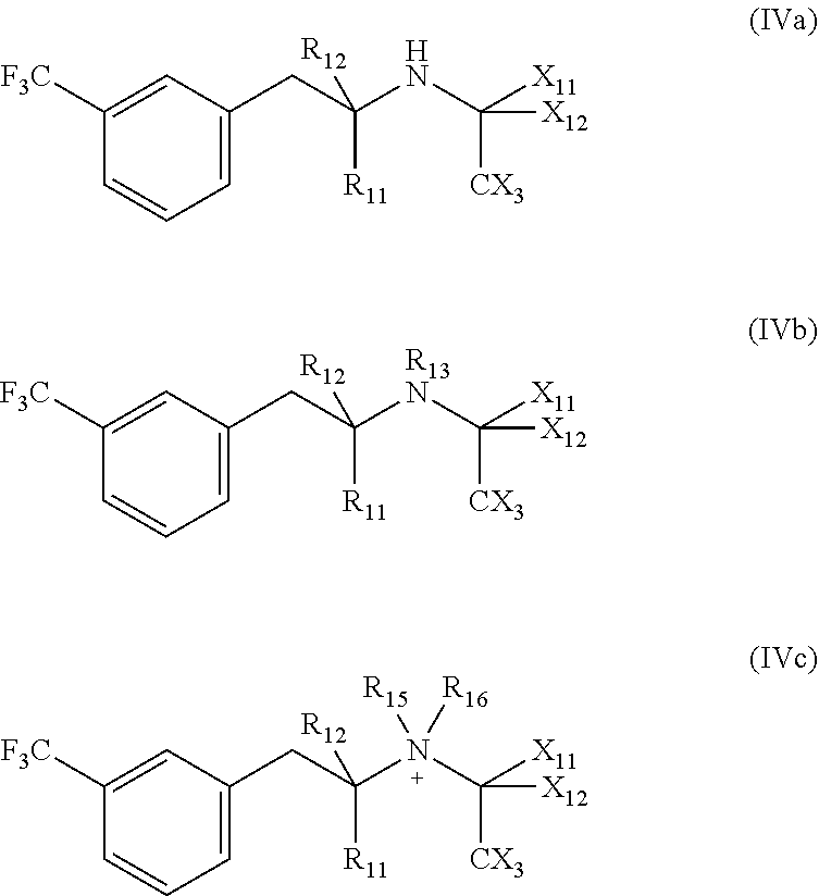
C1=CC=C(CC(NC([CX3])([X12])[X11])([R12])[R11])C=C1[F3C].C1=CC=C(CC([R13N]C([CX3])([X12])[X11])([R12])[R11])C=C1[F3C].C1=CC=C(CC(N(C([CX3])([X12])[X11])([R15])[R16])([R12])[R11])C=C1[F3C]
